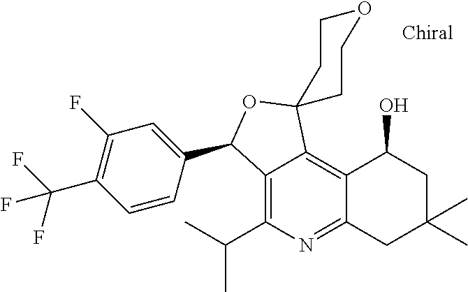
C1(F)=C(C(F)(F)F)C=CC(C2C3=C(C(C)C)N=C4C(=C3C3(O2)CCOCC3)C(O)CC(C)(C)C4)=C1
